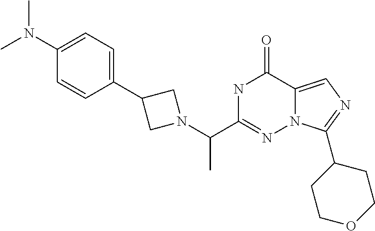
N1C(C(N2CC(C3=CC=C(N(C)C)C=C3)C2)C)=NN2C(=CN=C2C2CCOCC2)C1=O
